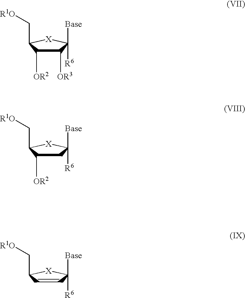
C1([OR3])C([OR2])C(C[R1O])[X]C1([R6])[Base].C1C([OR2])C(C[R1O])[X]C1([R6])[Base].C1=CC(C[R1O])[X]C1([R6])[Base]
